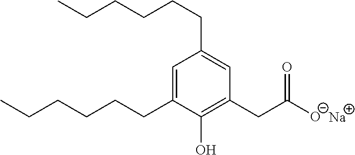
C1(CC([O-])=O)=C(O)C(CCCCCC)=CC(CCCCCC)=C1.[Na]
